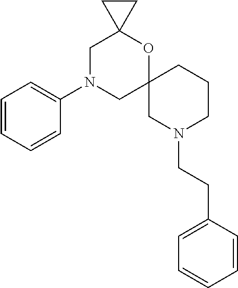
C1N(C2=CC=CC=C2)CC2(OC13CC3)CN(CCC1=CC=CC=C1)CCC2
